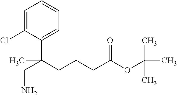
C1=C(C(CCCC(OC(C)(C)C)=O)(CN)C)C(Cl)=CC=C1
